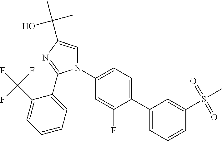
C1(C2=CC=CC(S(C)(=O)=O)=C2)=CC=C(N2C=C(C(C)(O)C)N=C2C2=CC=CC=C2C(F)(F)F)C=C1F
